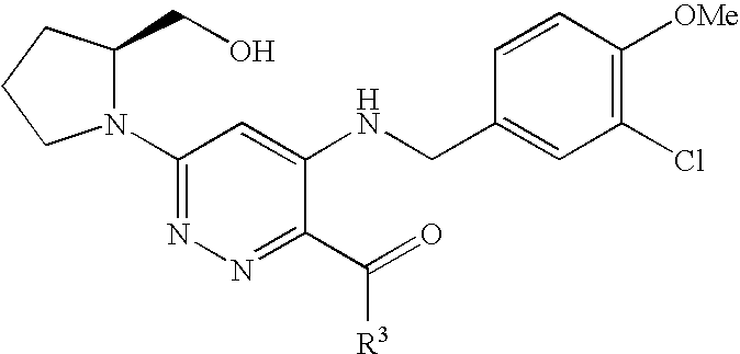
C1(N2C(CO)CCC2)=NN=C(C(=O)[R3])C(NCC2=CC(Cl)=C([OMe])C=C2)=C1
